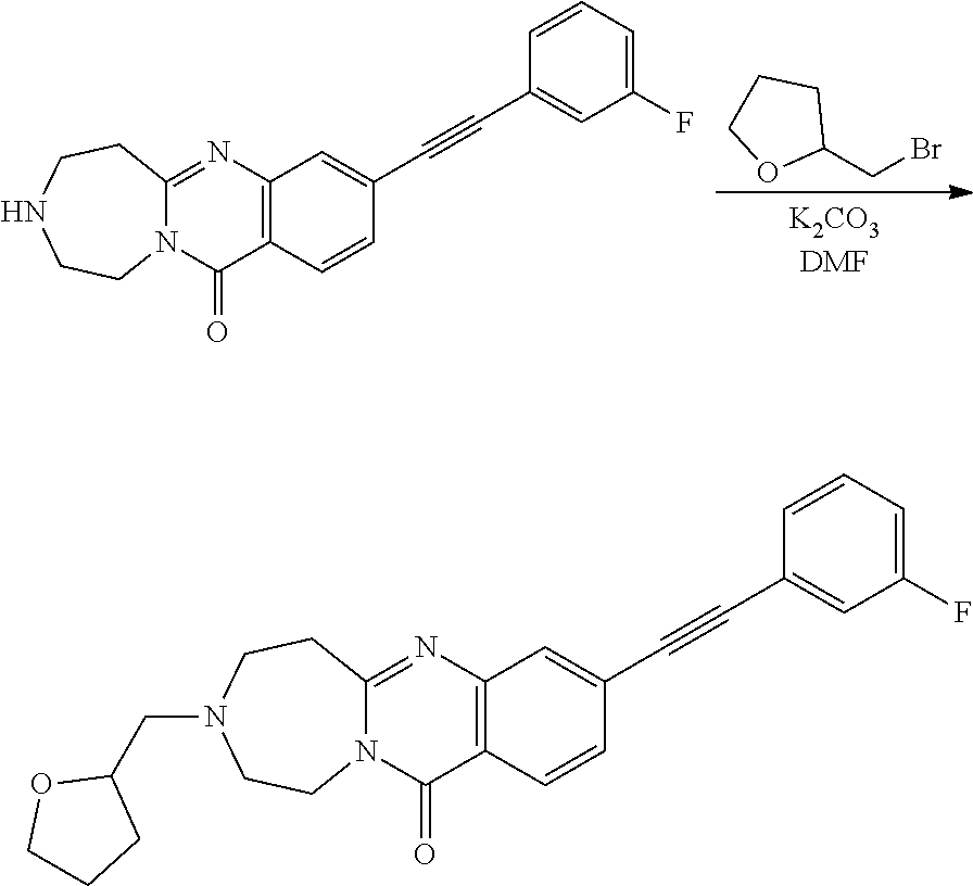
C1(CBr)CCCO1.C12=C(C=CC(C#CC3=CC(F)=CC=C3)=C1)C(=O)N1C(=N2)CCNCC1.C12=C(C=CC(C#CC3=CC(F)=CC=C3)=C1)C(=O)N1C(=N2)CCN(CC2OCCC2)CC1
